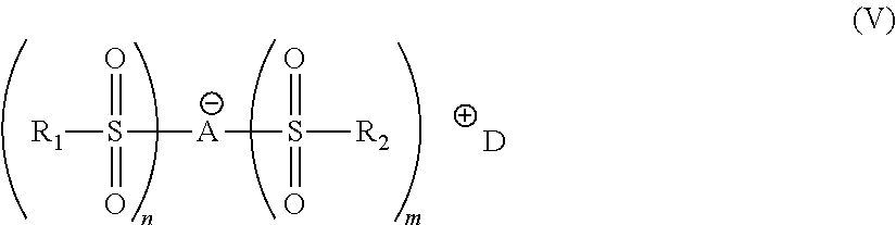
[R1]S([A]S([R2])(=O)=O)(=O)=O.[D]
